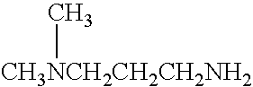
[CH3NCH2CH2CH2NH2]C
